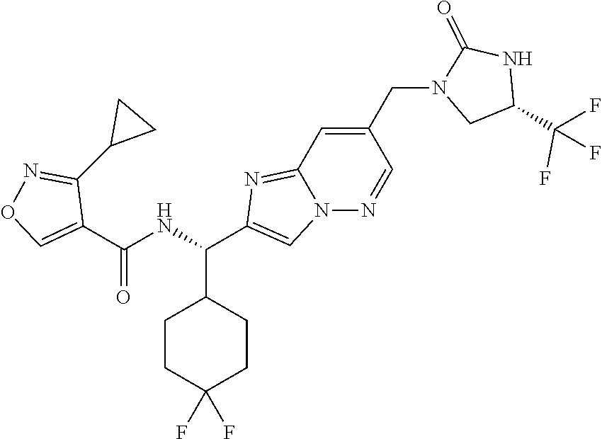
N12N=CC(CN3CC(C(F)(F)F)NC3=O)=CC1=NC(C(C1CCC(F)(F)CC1)NC(C1=CON=C1C1CC1)=O)=C2
